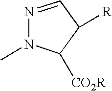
N1=CC([R])C([CO2R])N1C
